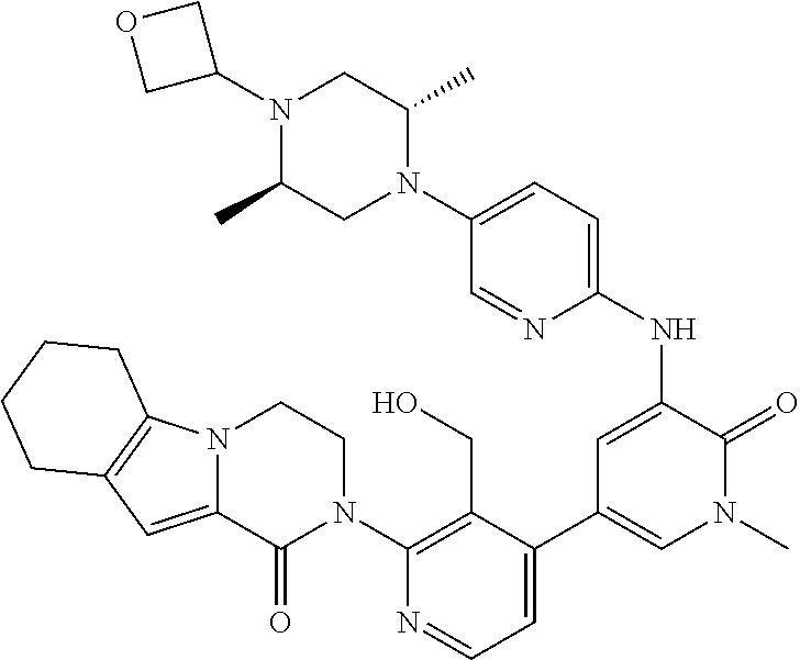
N12C(=CC3=C1CCCC3)C(=O)N(C1=C(CO)C(C3=CN(C)C(=O)C(NC4=CC=C(N5C(C)CN(C6COC6)C(C)C5)C=N4)=C3)=CC=N1)CC2
